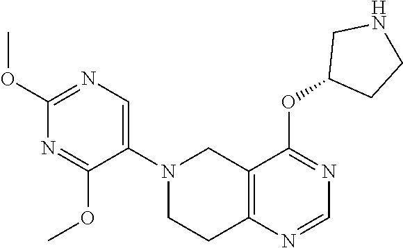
C12=C(N=CN=C1OC1CCNC1)CCN(C1=CN=C(OC)N=C1OC)C2
